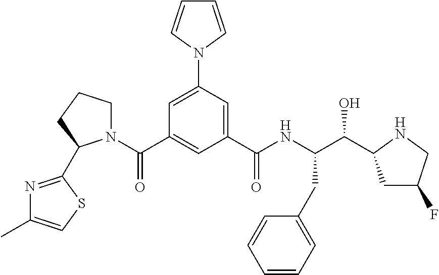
C1=C(N2C=CC=C2)C=C(C(NC(C(O)C2CC(F)CN2)CC2=CC=CC=C2)=O)C=C1C(=O)N1CCCC1C1=NC(C)=CS1
